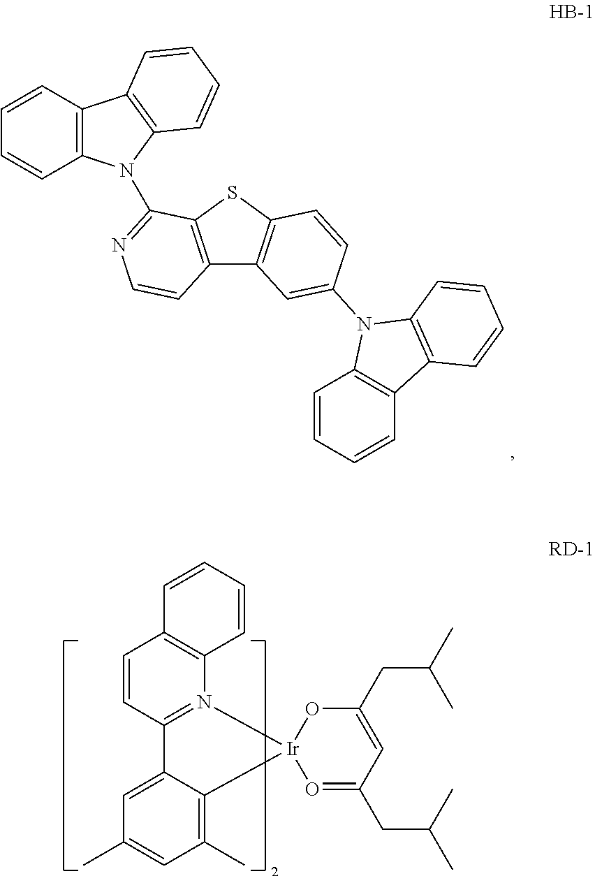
C1=CC2=N(C3=C1C=CC=C3)[Ir]1(C3=C(C)C=C(C)C=C23)O=C(CC(C)C)C=C(CC(C)C)O1.C1=CC2=C(C=C1)N(C1=NC=CC3=C1SC1=C3C=C(N3C4=C(C=CC=C4)C4=C3C=CC=C4)C=C1)C1=C2C=CC=C1
